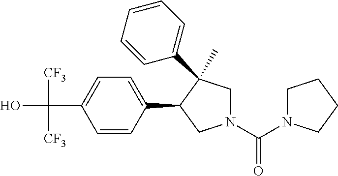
C(C1=CC=C(C2CN(C(N3CCCC3)=O)CC2(C)C2=CC=CC=C2)C=C1)(O)([CF3])[CF3]
